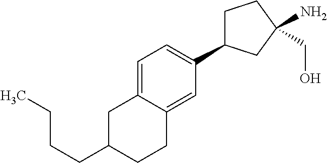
C1C(C2=CC=C3C(=C2)CCC(CCCC)C3)CC(N)(CO)C1
